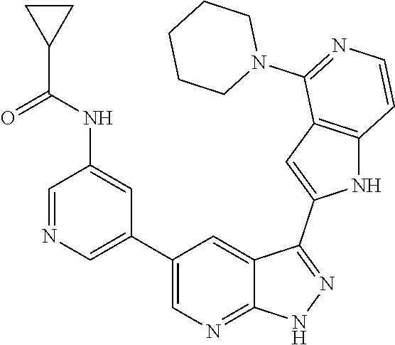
C1(C2=CN=CC(NC(C3CC3)=O)=C2)=CN=C2C(=C1)C(C1=CC3=C(N1)C=CN=C3N1CCCCC1)=NN2
